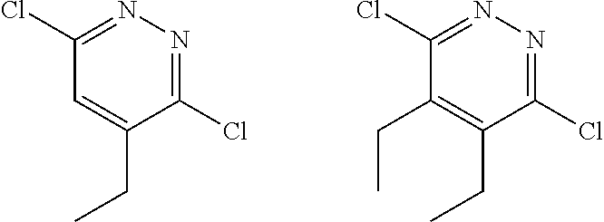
C1(Cl)=NN=C(Cl)C(CC)=C1.C1(Cl)=NN=C(Cl)C(CC)=C1CC
